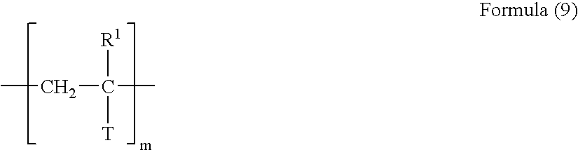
CCC(C)([T])[R1]
